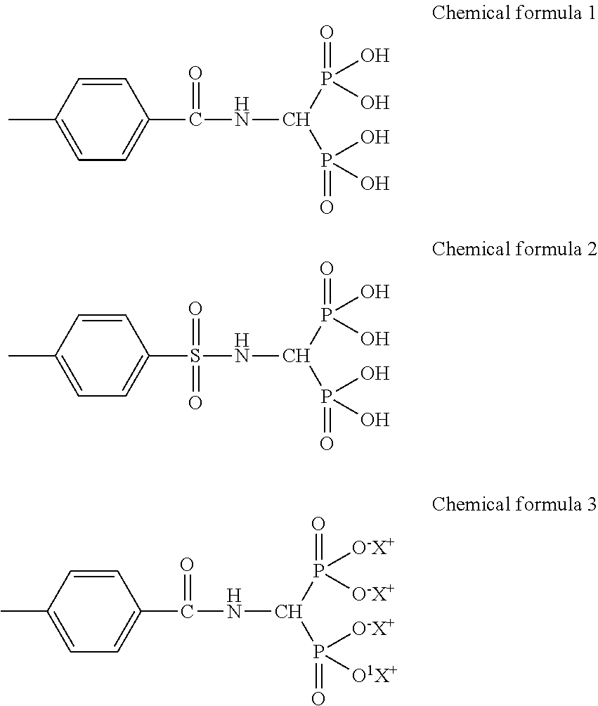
C1=C(C)C=CC(C(=O)NC(P(=O)(O)O)P(=O)(O)O)=C1.C1=C(C)C=CC(S(=O)(NC(P(=O)(O)O)P(=O)(O)O)=O)=C1.C1=C(C)C=CC(C(=O)NC(P(=O)([O-X+])[O-X+])P(=O)([O-X+])[O1X+])=C1
